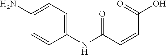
C1(NC(C=CC(O)=O)=O)=CC=C(N)C=C1
